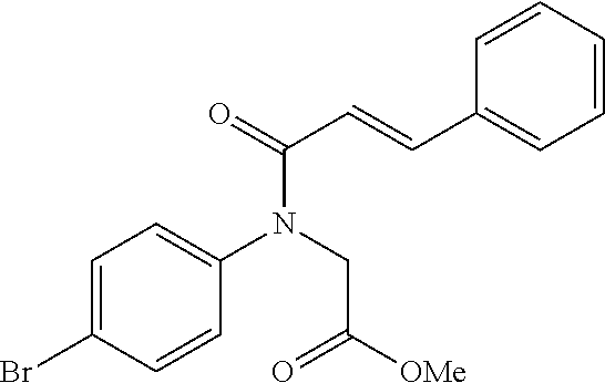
C1=CC=CC=C1C=CC(N(CC([OMe])=O)C1=CC=C(Br)C=C1)=O
